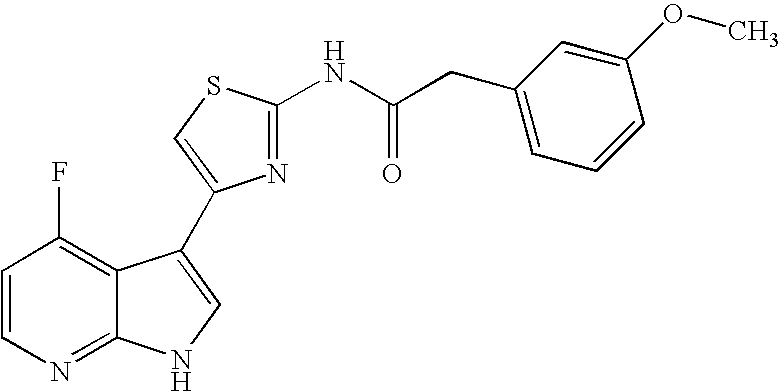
C1=CN=C2C(=C1F)C(C1=CSC(NC(CC3=CC=CC(OC)=C3)=O)=N1)=CN2
